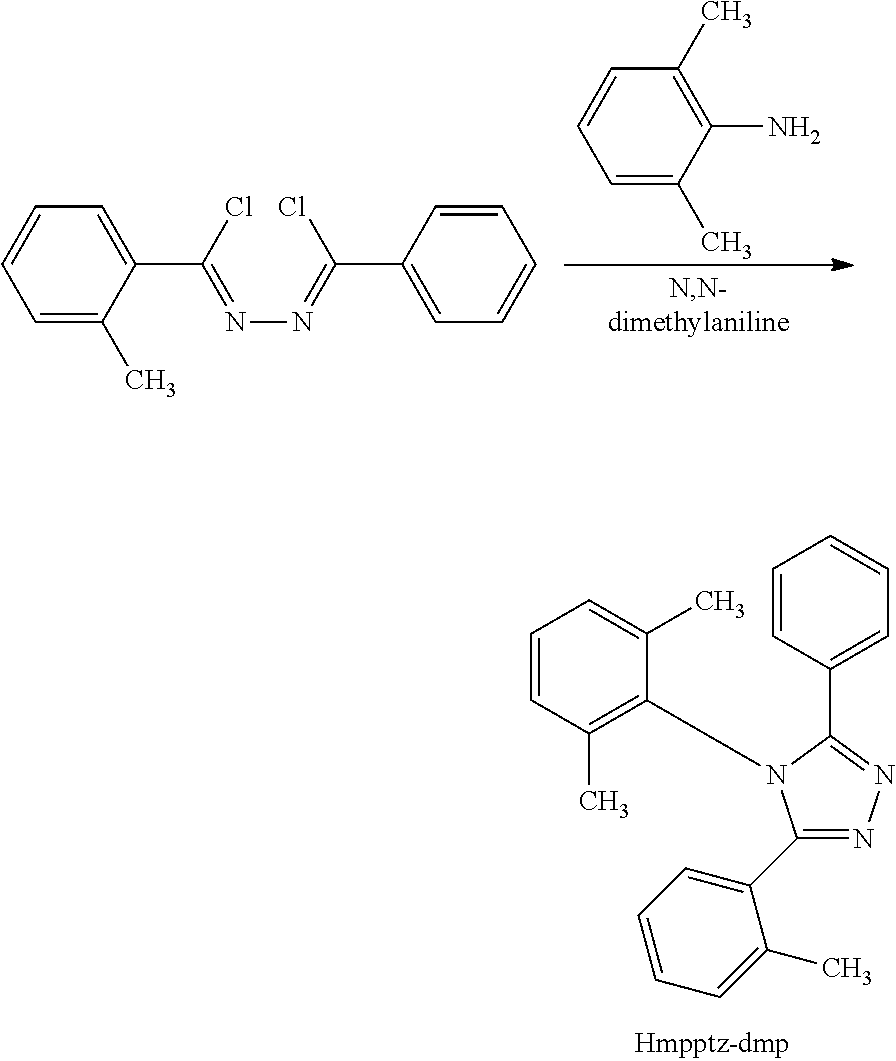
C1=CC(C)=C(N2C(C3=CC=CC=C3)=NN=C2C2=CC=CC=C2C)C(C)=C1.C1=C(C)C(N)=C(C)C=C1.C1=C(C)C(C(Cl)=NN=C(Cl)C2=CC=CC=C2)=CC=C1
